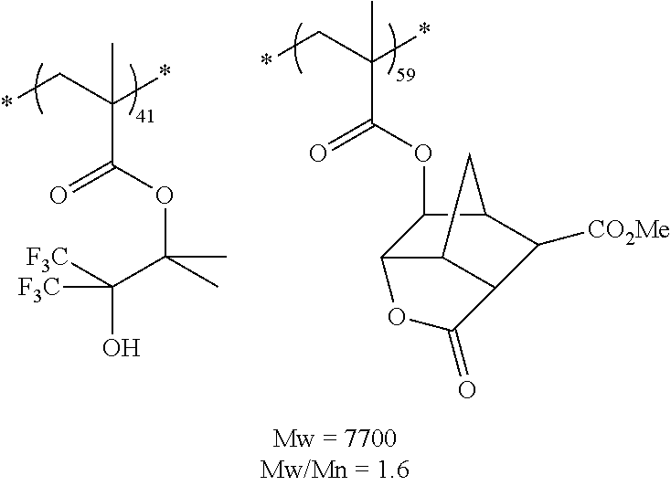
O(C(=O)C(C*)(*)C)C1C2C3C(C([CO2Me])C1C3)C(=O)O2.O(C(=O)C(C*)(*)C)C(C)(C([F3C])(O)[F3C])C
